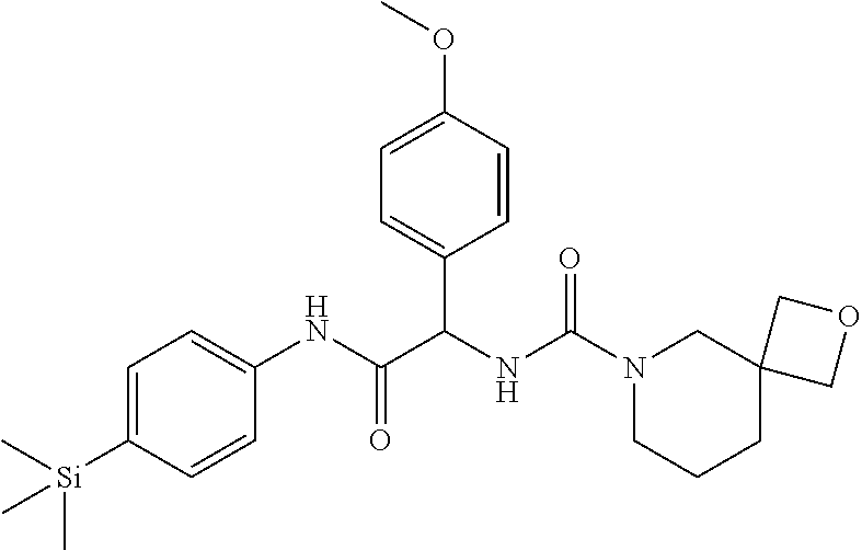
N1(C(NC(C(NC2=CC=C([Si](C)(C)C)C=C2)=O)C2=CC=C(OC)C=C2)=O)CCCC2(C1)COC2
